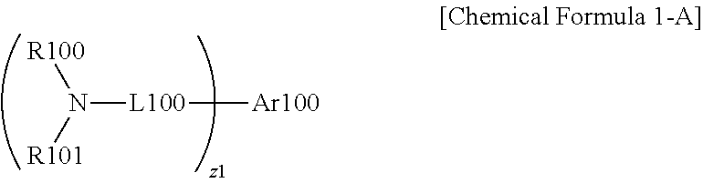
N([L100][Ar100])([R101])[R100]
